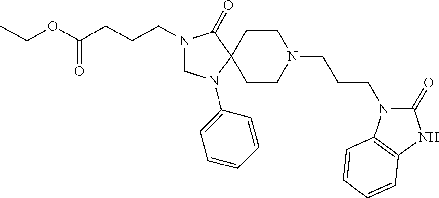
C(CCCN1CN(C2=CC=CC=C2)C2(C1=O)CCN(CCCN1C(=O)NC3=C1C=CC=C3)CC2)(OCC)=O
